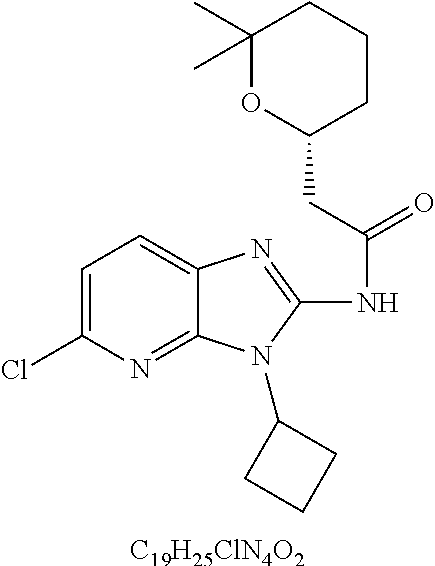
C1=C(Cl)N=C2C(=C1)N=C(NC(=O)CC1CCCC(C)(C)O1)N2C1CCC1.[C19H25ClN4O2]
